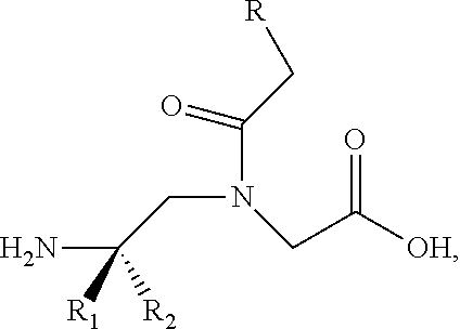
C(N(CC(N)([R2])[R1])CC([OH])=O)(C[R])=O
